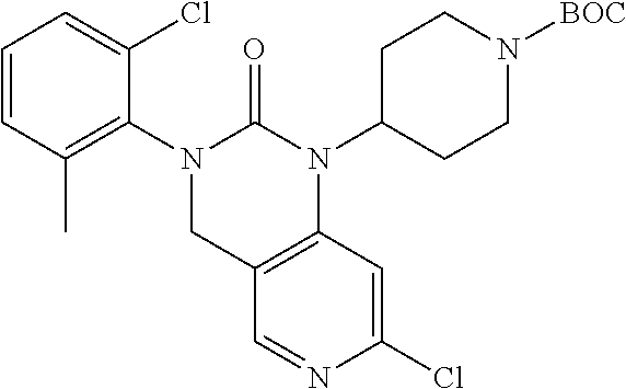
C1(C)=C(N2CC3=C(N(C4CCN([BOC])CC4)C2=O)C=C(Cl)N=C3)C(Cl)=CC=C1
